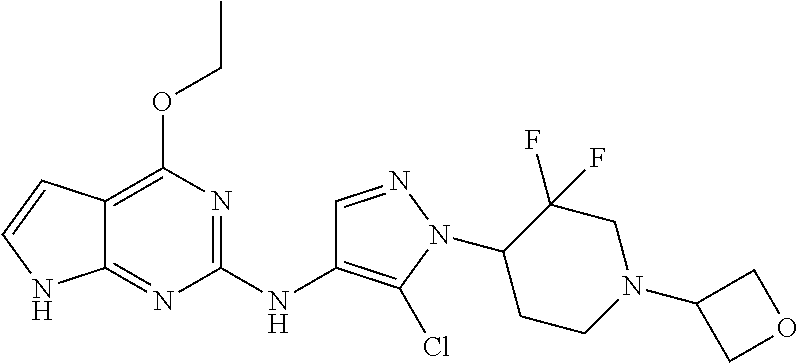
C12=C(OCC)N=C(NC3=C(Cl)N(C4CCN(C5COC5)CC4(F)F)N=C3)N=C1NC=C2
